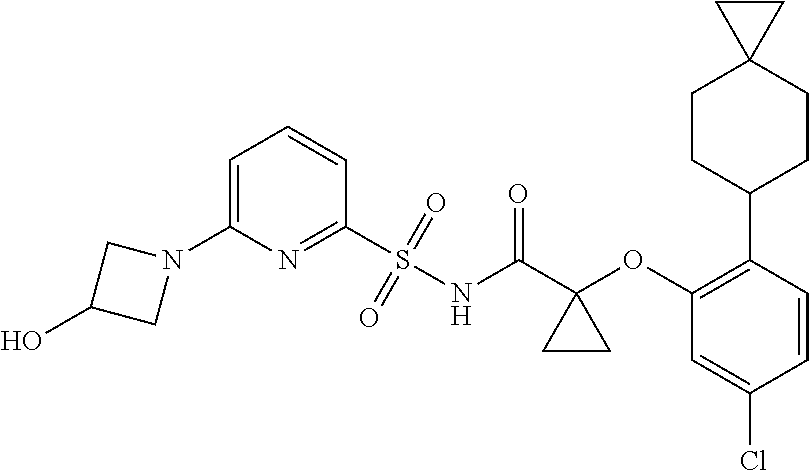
N1(C2=CC=CC(S(=O)(=O)NC(C3(OC4=C(C5CCC6(CC5)CC6)C=CC(Cl)=C4)CC3)=O)=N2)CC(O)C1
